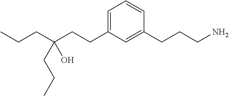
C(CC1=CC=CC(CCCN)=C1)C(CCC)(CCC)O
